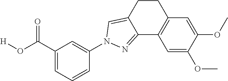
C1=C(C(O[H])=O)C=C(N2C=C3CCC4=C(C=C(OC)C(OC)=C4)C3=N2)C=C1
